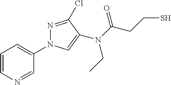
C1=CN=CC(N2N=C(Cl)C(N(CC)C(CCS)=O)=C2)=C1
